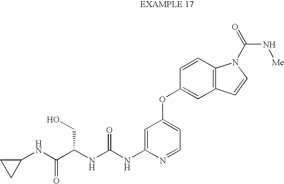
C1=C(NC(NC(C(NC2CC2)=O)CO)=O)N=CC=C1OC1=CC2=C(C=C1)N(C(N[Me])=O)C=C2
